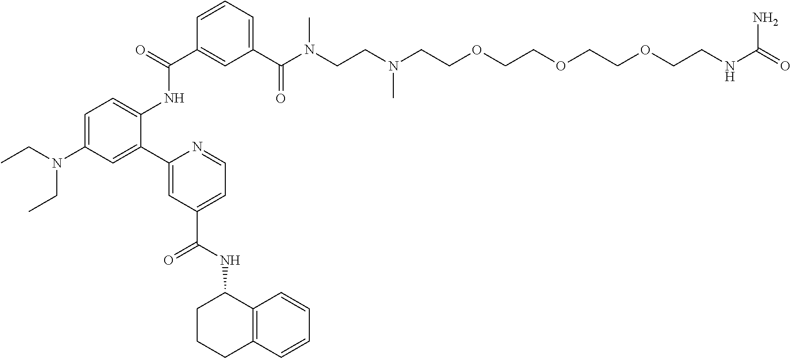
C1(C2=CC(N(CC)CC)=CC=C2NC(C2=CC(C(N(CCN(CCOCCOCCOCCNC(=O)N)C)C)=O)=CC=C2)=O)=CC(C(NC2CCCC3=C2C=CC=C3)=O)=CC=N1
